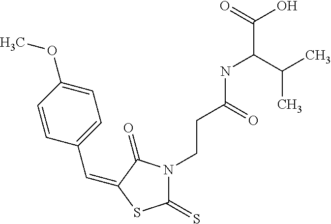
C(C1=CC=C(OC)C=C1)=C1C(=O)N(CCC(NC(C(C)C)C(=O)O)=O)C(=S)S1
